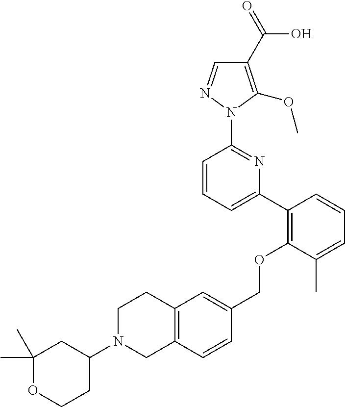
C1(C2=C(OCC3=CC4=C(C=C3)CN(C3CC(C)(C)OCC3)CC4)C(C)=CC=C2)=CC=CC(N2N=CC(C(=O)O)=C2OC)=N1
